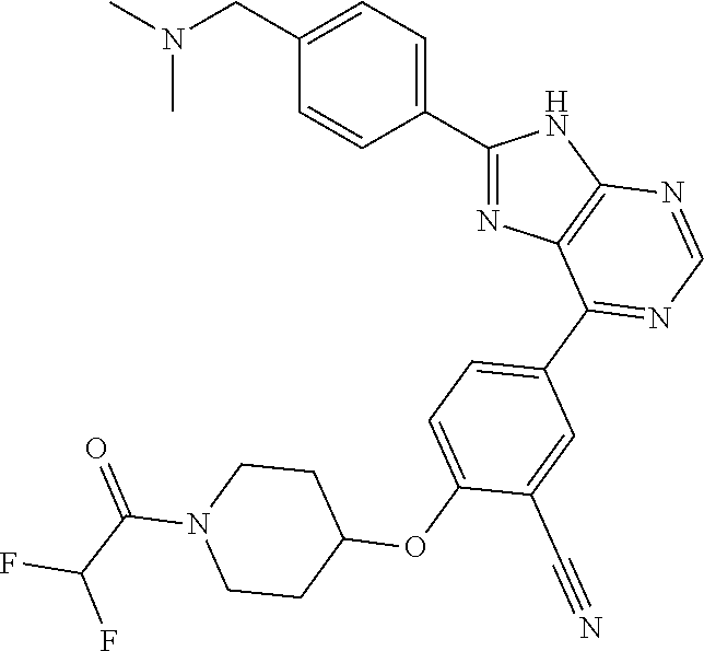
C1(C2=CC=C(CN(C)C)C=C2)=NC2=C(N1)N=CN=C2C1=CC=C(OC2CCN(C(C(F)F)=O)CC2)C(C#N)=C1
